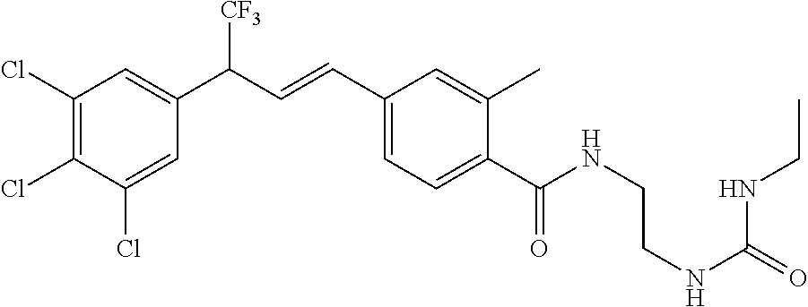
C1(Cl)=C(Cl)C(Cl)=CC(C(C=CC2=CC=C(C(NCCNC(NCC)=O)=O)C(C)=C2)[CF3])=C1
